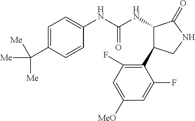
C1=C(C([Me])([Me])[Me])C=CC(NC(NC2C(C3=C(F)C=C([MeO])C=C3F)CNC2=O)=O)=C1
